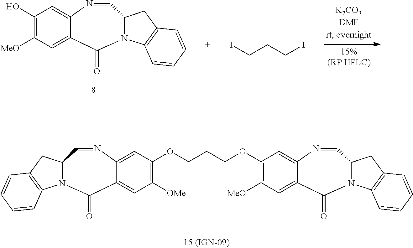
C1(O)=C([MeO])C=C2C(=C1)N=CC1N(C2=O)C2=C(C1)C=CC=C2.ICCCI.C1(OCCCOC2=C([OMe])C=C3C(=C2)N=CC2N(C3=O)C3=C(C2)C=CC=C3)=C([MeO])C=C2C(=C1)N=CC1N(C2=O)C2=C(C1)C=CC=C2
